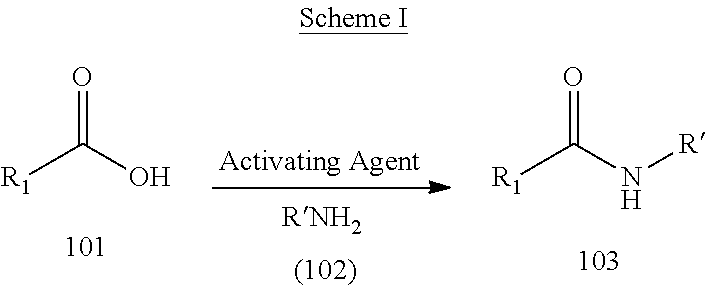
O=C(O)[R1].O=C(N[R])[R1]
